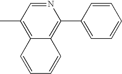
N1=CC(C)=C2C(=C1C1=CC=CC=C1)C=CC=C2
